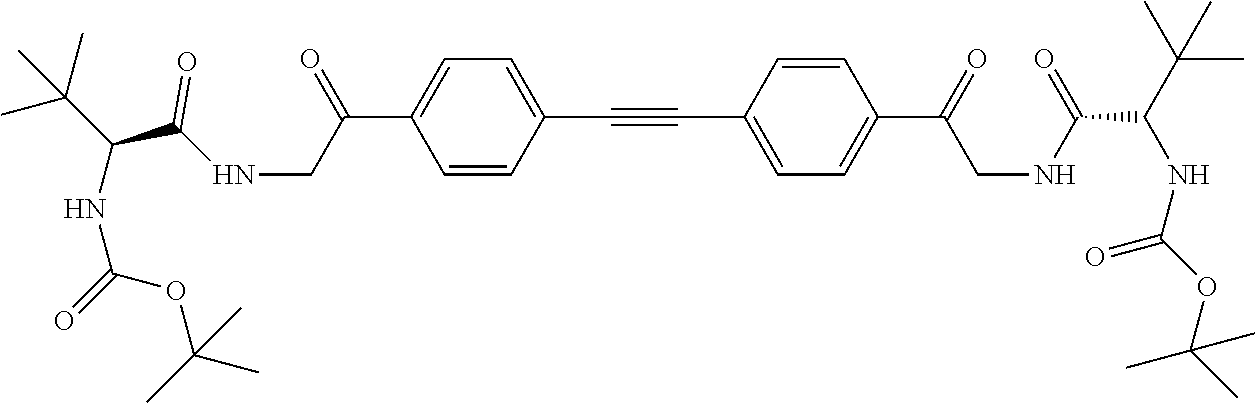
C1=CC(C#CC2=CC=C(C(CNC(C(C(C)(C)C)NC(=O)OC(C)(C)C)=O)=O)C=C2)=CC=C1C(=O)CNC(C(NC(OC(C)(C)C)=O)C(C)(C)C)=O
